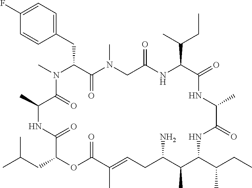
C1(F)=CC=C(CC2C(=O)N(C)CC(=O)NC(C(C)CC)C(=O)NC(C)C(=O)NC(C(C)CC)C(C)C(N)CC=C(C)C(=O)OC(CC(C)C)C(=O)NC(C)C(=O)N2C)C=C1
